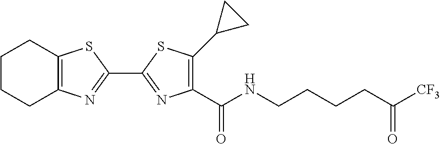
C12=C(N=C(C3=NC(C(NCCCCC([CF3])=O)=O)=C(C4CC4)S3)S1)CCCC2
